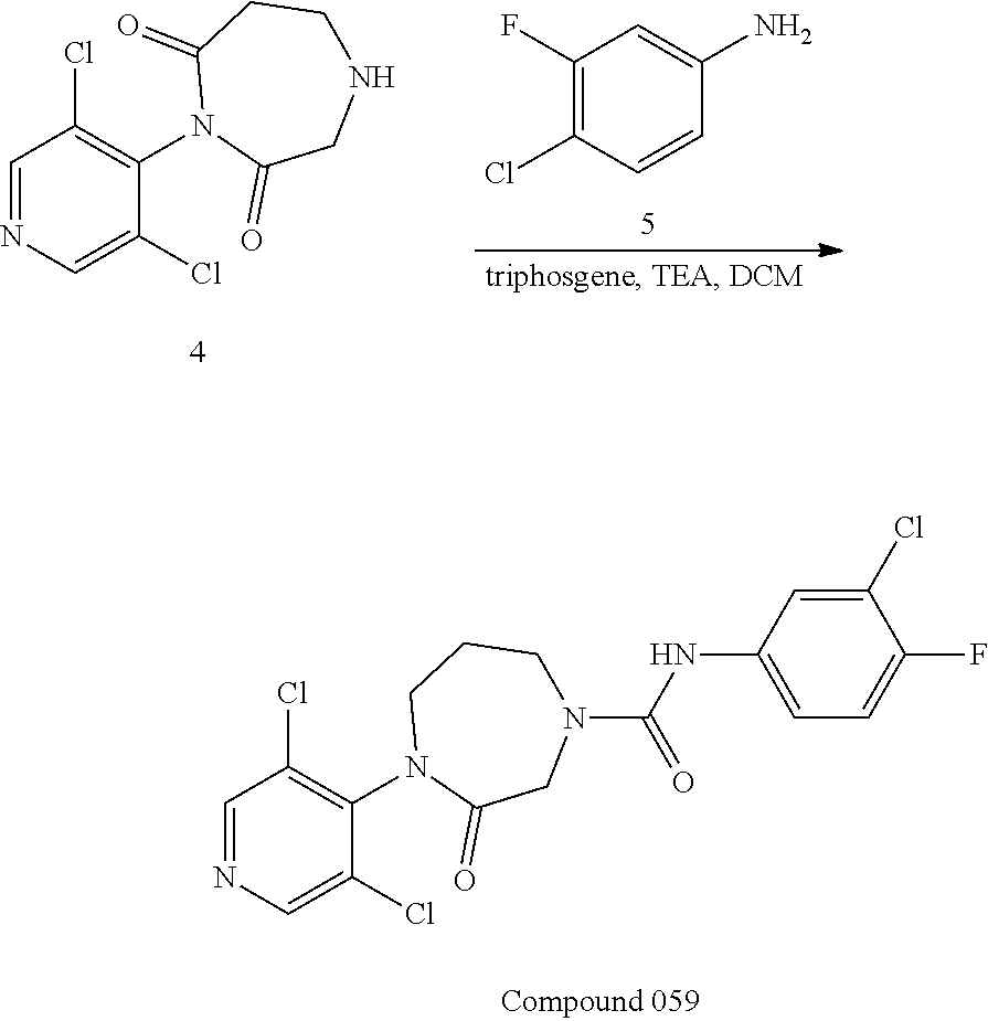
C1=C(NC(=O)N2CC(=O)N(C3=C(Cl)C=NC=C3Cl)CCC2)C=C(Cl)C(F)=C1.C1(F)=C(Cl)C=CC(N)=C1.C1=NC=C(Cl)C(N2C(=O)CNCCC2=O)=C1Cl
